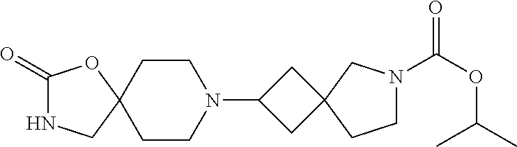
C1(=O)NCC2(O1)CCN(C1CC3(C1)CN(C(OC(C)C)=O)CC3)CC2
